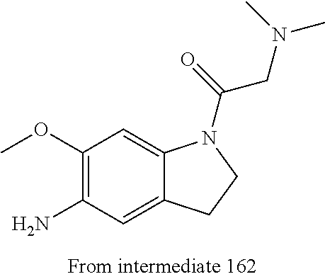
C1(OC)=C(N)C=C2C(=C1)N(C(=O)CN(C)C)CC2
